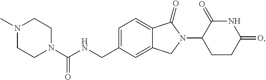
C1=C(CNC(N2CCN(C)CC2)=O)C=C2C(=C1)C(=O)N(C1CCC(=O)NC1=O)C2
